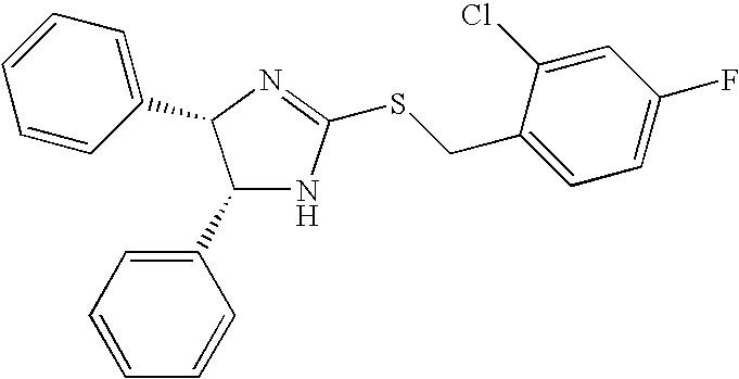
C1(C2=CC=CC=C2)NC(SCC2=CC=C(F)C=C2Cl)=NC1C1=CC=CC=C1
